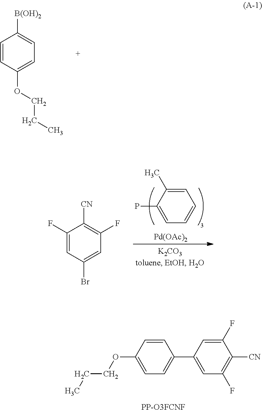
C1(OCCC)=CC=C(C2=CC(F)=C([CN])C(F)=C2)C=C1.[PP-O3FCNF].C1=CC(OCCC)=CC=C1[B(OH)2].C1(P)=CC=CC=C1C.[Pd(OAc)2].C1(F)=CC(Br)=CC(F)=C1[CN]
